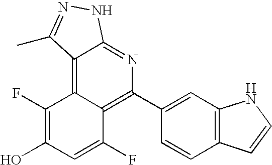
C1(F)=C(O)C=C(F)C2=C(C3=CC4=C(C=C3)C=CN4)N=C3C(=C12)C(C)=NN3
